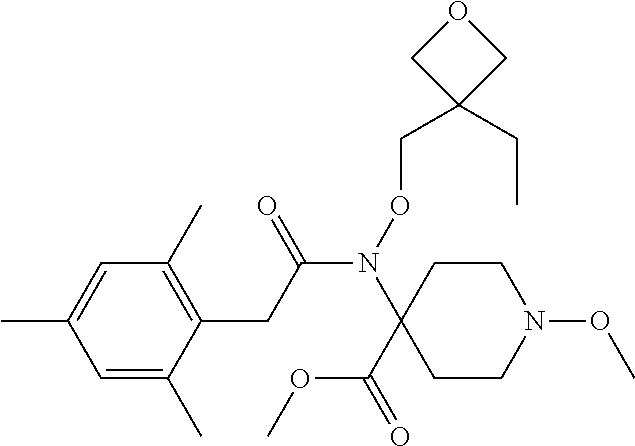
C1=C(C)C=C(C)C(CC(N(OCC2(CC)COC2)C2(C(=O)OC)CCN(OC)CC2)=O)=C1C
